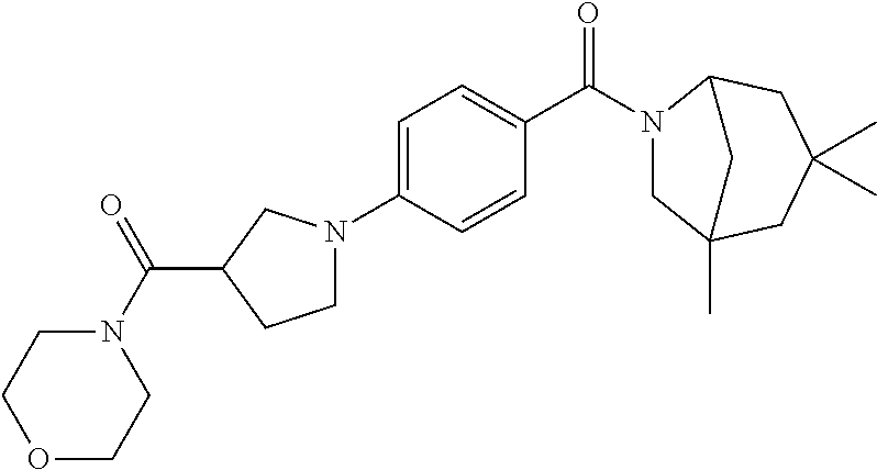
C1=C(N2CCC(C(N3CCOCC3)=O)C2)C=CC(C(N2CC3(C)CC(C)(C)CC2C3)=O)=C1
